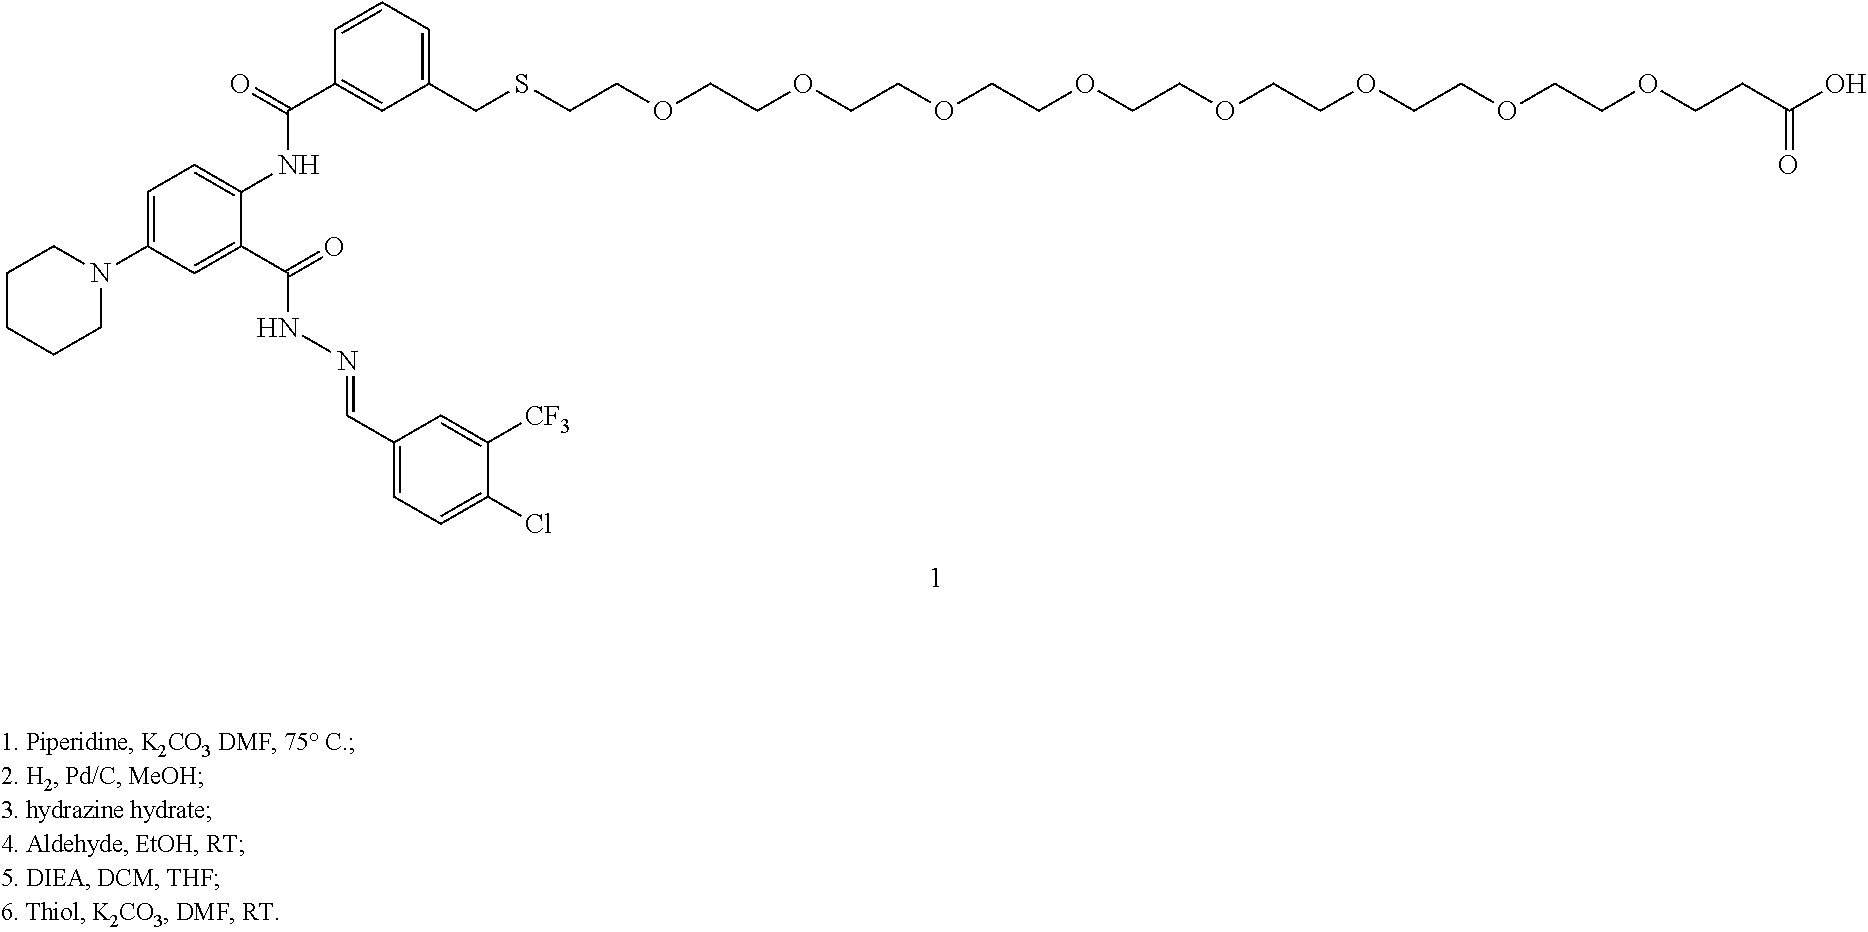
C1(CSCCOCCOCCOCCOCCOCCOCCOCCOCCC(=O)O)=CC=CC(C(=O)NC2=CC=C(N3CCCCC3)C=C2C(=O)NN=CC2=CC=C(Cl)C([CF3])=C2)=C1
